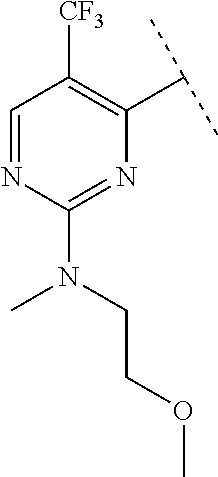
C1=NC(N(CCOC)C)=NC(C(C)C)=C1[CF3]
